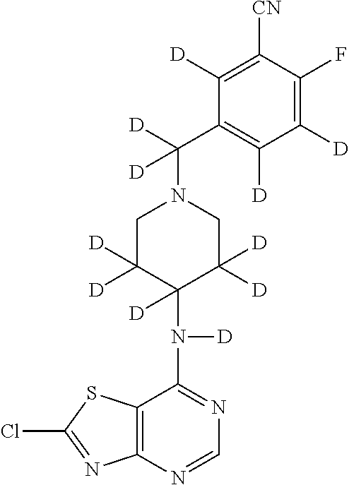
C1([CN])=C([D])C(C([D])(N2CC([D])([D])C(N([D])C3=NC=NC4=C3SC(Cl)=N4)([D])C([D])([D])C2)[D])=C([D])C([D])=C1F
